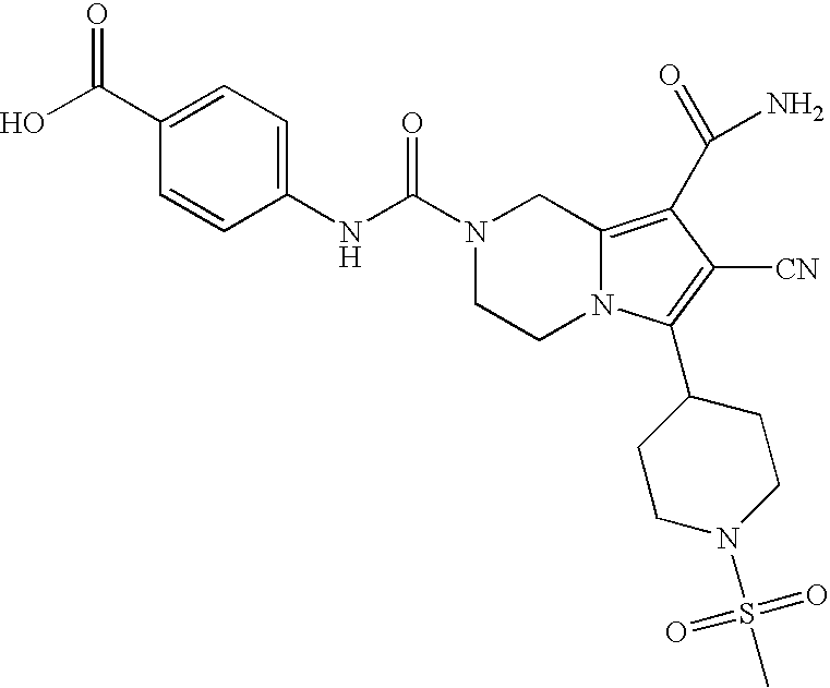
N1(C(NC2=CC=C(C(O)=O)C=C2)=O)CCN2C(=C(C(N)=O)C([CN])=C2C2CCN(S(C)(=O)=O)CC2)C1
